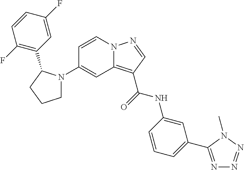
C1=CN2C(=C(C(=O)NC3=CC(C4=NN=NN4C)=CC=C3)C=N2)C=C1N1CCCC1C1=C(F)C=CC(F)=C1
